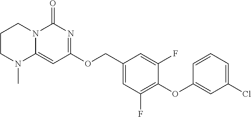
C1(OCC2=CC(F)=C(OC3=CC(Cl)=CC=C3)C(F)=C2)=NC(=O)N2C(=C1)N(C)CCC2
